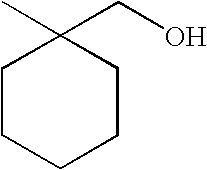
CC1(CO)CCCCC1
